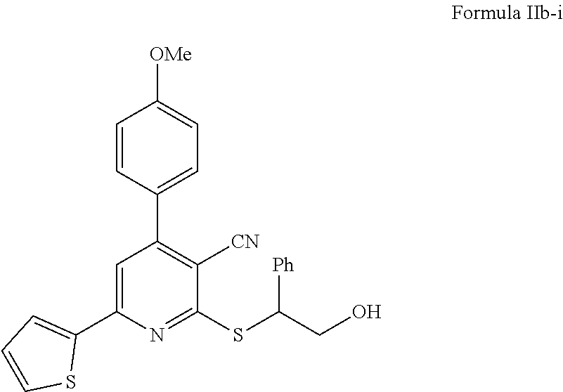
C1=CC(C2=C([CN])C(SC(CO)[Ph])=NC(C3=CC=CS3)=C2)=CC=C1[OMe]
